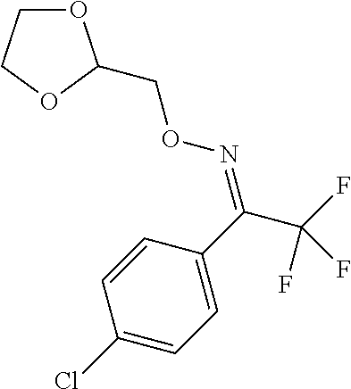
O1CCOC1CON=C(C(F)(F)F)C1=CC=C(Cl)C=C1
